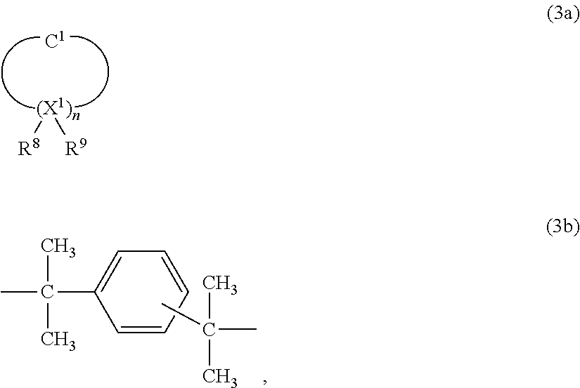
[(X1)n]([R8])[R9].C1=CC=CC=C1C(C)(C)C.CC(C)(C)C
